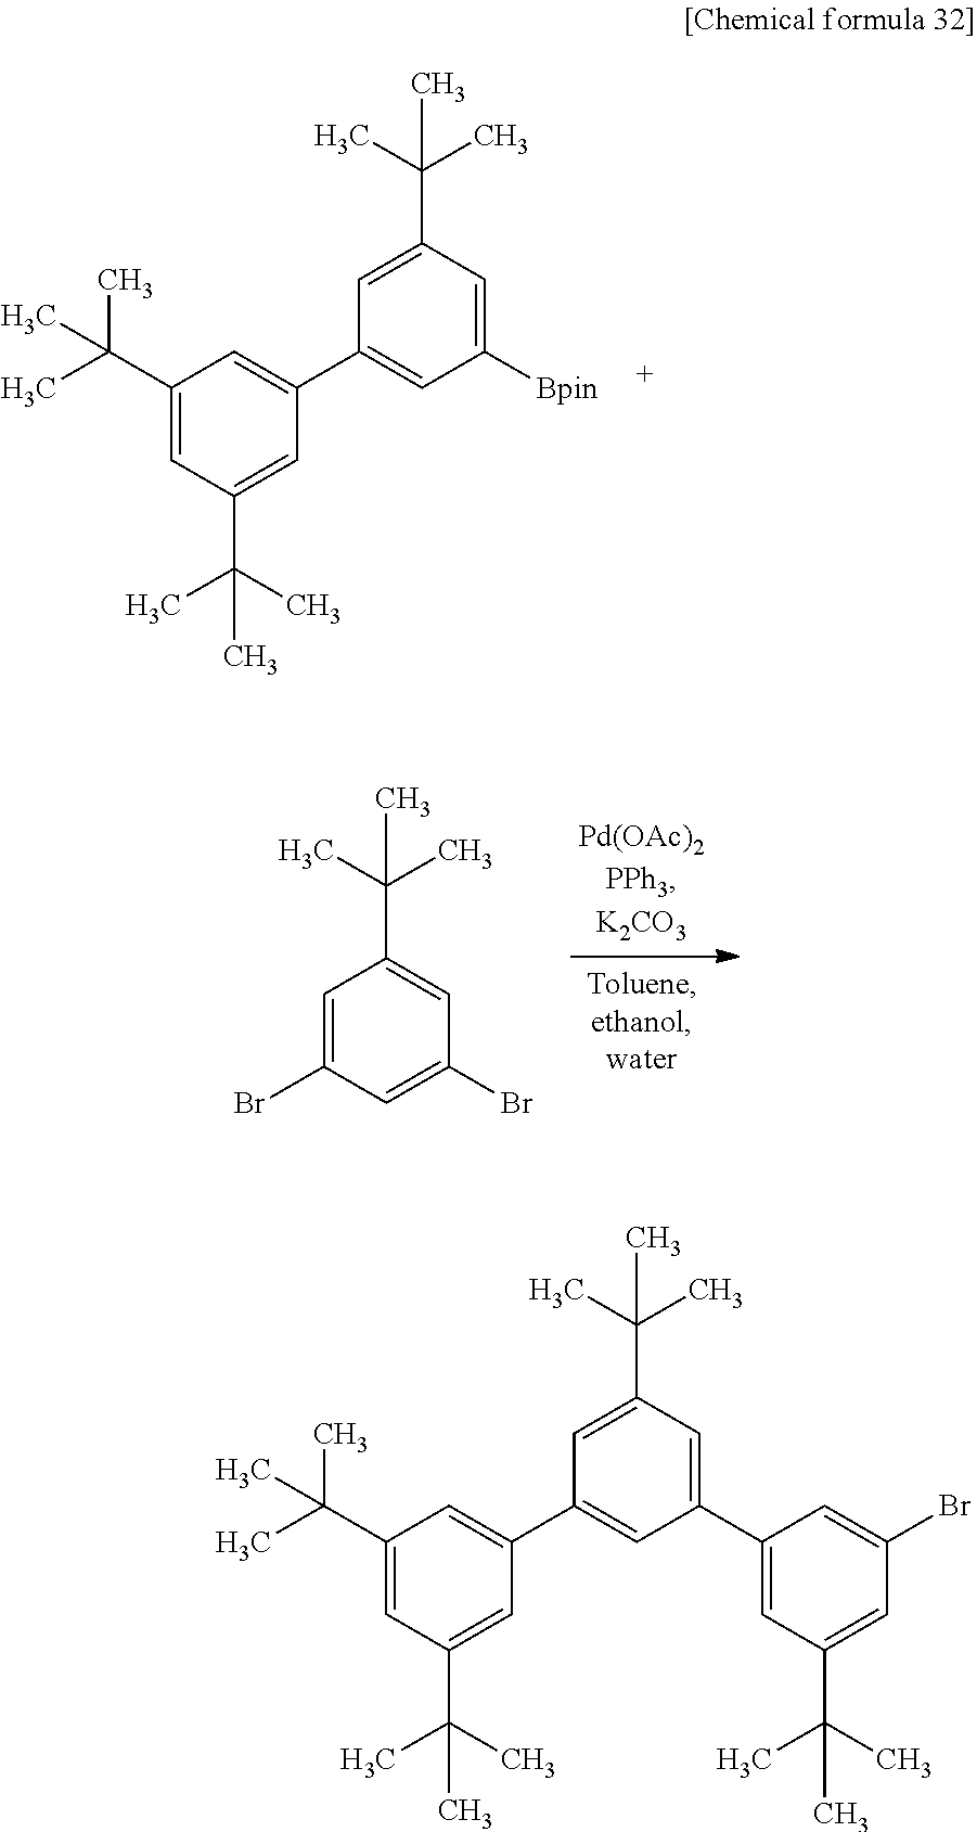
C1(C2=CC(C(C)(C)C)=CC(C(C)(C)C)=C2)=CC([Bpin])=CC(C(C)(C)C)=C1.C1=C(Br)C=C(Br)C=C1C(C)(C)C.C1(C2=CC(C(C)(C)C)=CC(C(C)(C)C)=C2)=CC(C2=CC(C(C)(C)C)=CC(Br)=C2)=CC(C(C)(C)C)=C1
